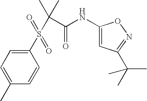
C1=C(C)C=CC(S(C(C(=O)NC2=CC(C(C)(C)C)=NO2)(C)C)(=O)=O)=C1
